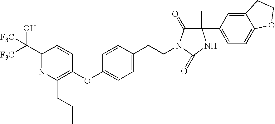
C1(C([F3C])(O)[F3C])=NC(CCC)=C(OC2=CC=C(CCN3C(=O)C(C)(C4=CC=C5C(=C4)CCO5)NC3=O)C=C2)C=C1
